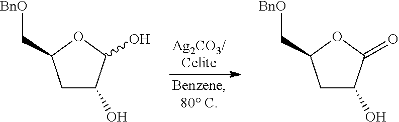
C1C(O)C(O)OC1C[BnO].C1C(O)C(=O)OC1C[BnO]
